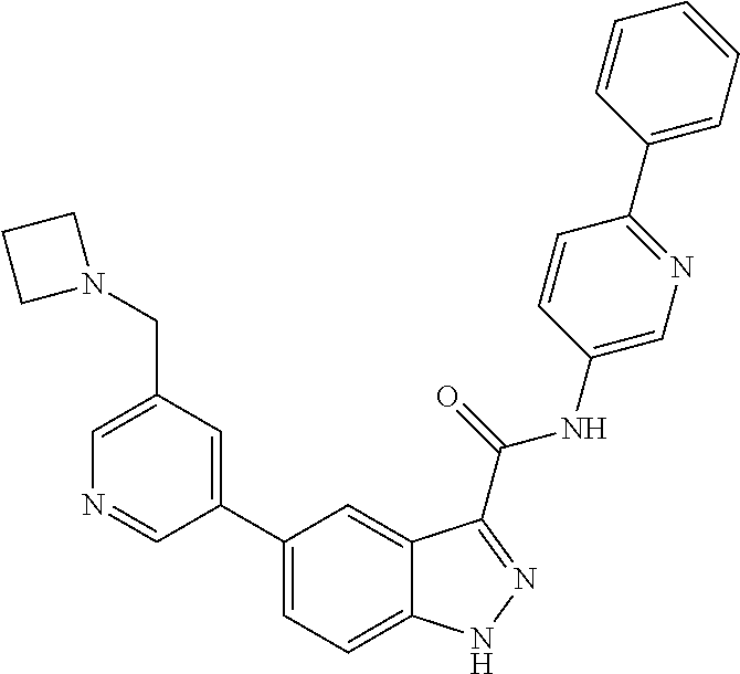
C1(CN2CCC2)=CN=CC(C2=CC=C3C(=C2)C(C(NC2=CN=C(C4=CC=CC=C4)C=C2)=O)=NN3)=C1
